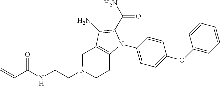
C1N(CCNC(C=C)=O)CCC2=C1C(N)=C(C(N)=O)N2C1=CC=C(OC2=CC=CC=C2)C=C1
